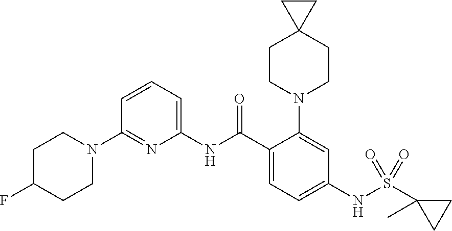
C1(N2CCC(F)CC2)=NC(NC(C2=CC=C(NS(C3(C)CC3)(=O)=O)C=C2N2CCC3(CC2)CC3)=O)=CC=C1
